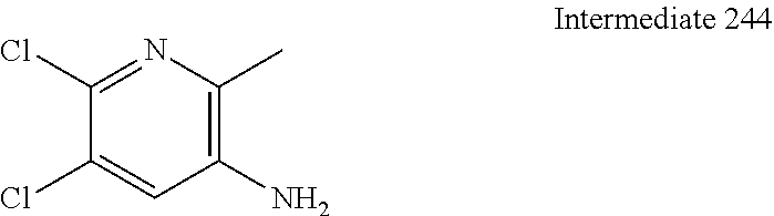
N1=C(Cl)C(Cl)=CC(N)=C1C
